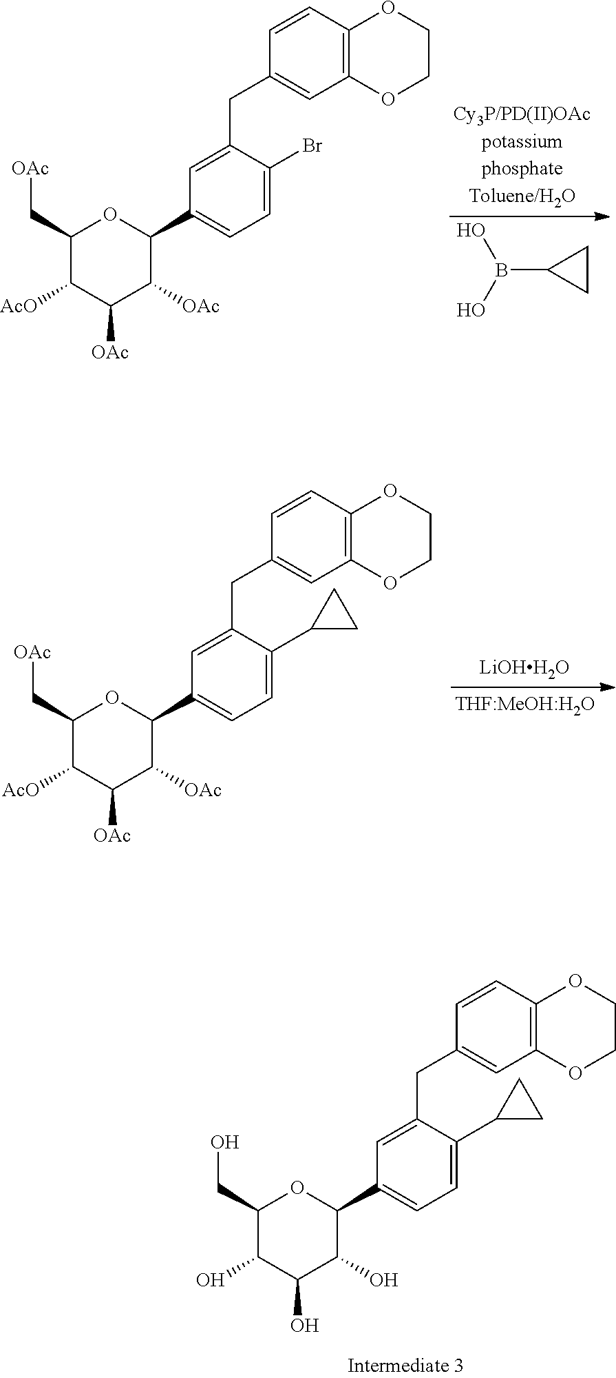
C1=C(CC2=CC3=C(C=C2)OCCO3)C(C2CC2)=CC=C1C1C([OAc])C([OAc])C([AcO])C(C[OAc])O1.[LiOHH2O].C1=C(CC2=CC3=C(C=C2)OCCO3)C(Br)=CC=C1C1C([OAc])C([OAc])C([AcO])C(C[OAc])O1.B(C1CC1)(O)O.C1=C(CC2=CC3=C(C=C2)OCCO3)C(C2CC2)=CC=C1C1C(O)C(O)C(O)C(CO)O1
